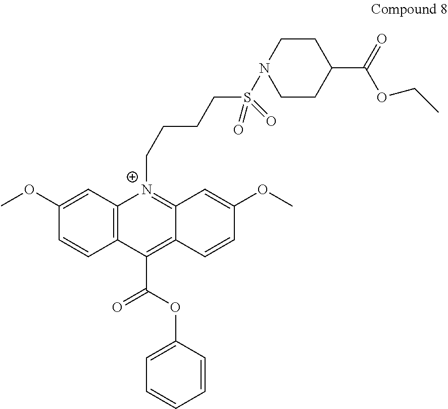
C1=CC(OC)=CC2=C1C(C(OC1=CC=CC=C1)=O)=C1C(=[N+]2CCCCS(=O)(N2CCC(C(OCC)=O)CC2)=O)C=C(OC)C=C1
